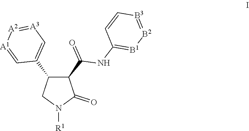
C1(C(=O)NC2=[B1][B2]=[B3]C=C2)C(C2=C[A3]=[A2][A1]=C2)CN([R1])C1=O
